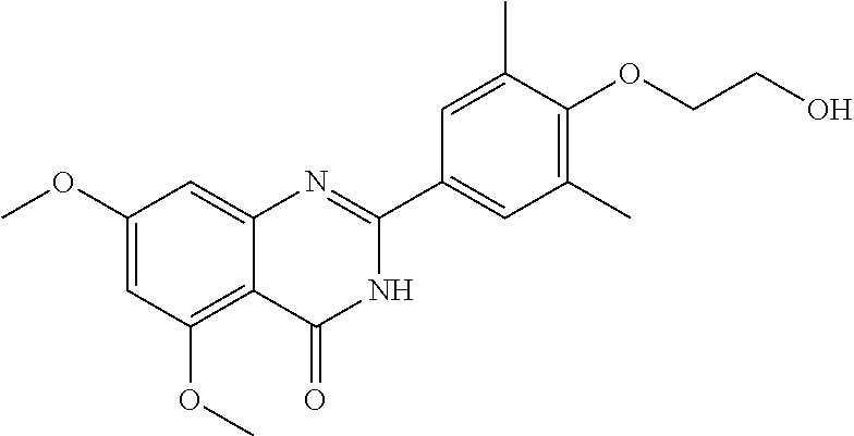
C1(OC)=CC(OC)=C2C(=C1)N=C(C1=CC(C)=C(OCCO)C(C)=C1)NC2=O
